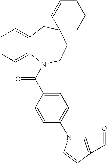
C1=CC=C2C(=C1)CC1(CCN2C(C2=CC=C(N3C=C(C=O)C=C3)C=C2)=O)CCCC=C1
